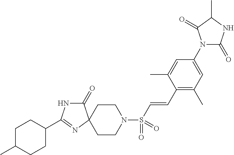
C1C(C)CCC(C2=NC3(CCN(S(C=CC4=C(C)C=C(N5C(=O)NC(C)C5=O)C=C4C)(=O)=O)CC3)C(=O)N2)C1
